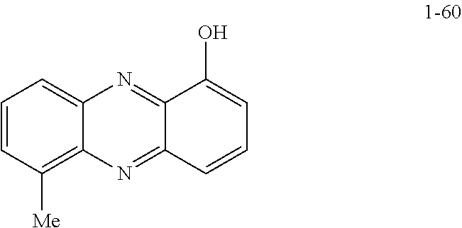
C12=CC=CC([Me])=C1N=C1C(=N2)C(O)=CC=C1
